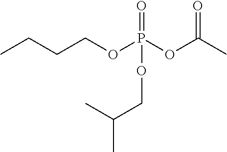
CCCCOP(OC(C)=O)(=O)OCC(C)C
